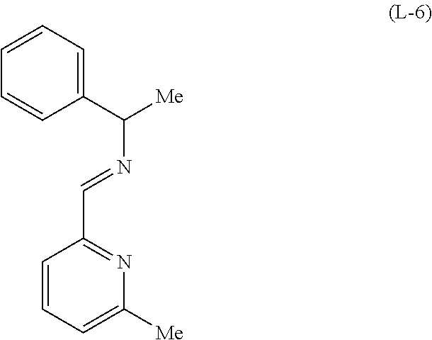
C1=CC=C([Me])N=C1C=NC([Me])C1=CC=CC=C1
